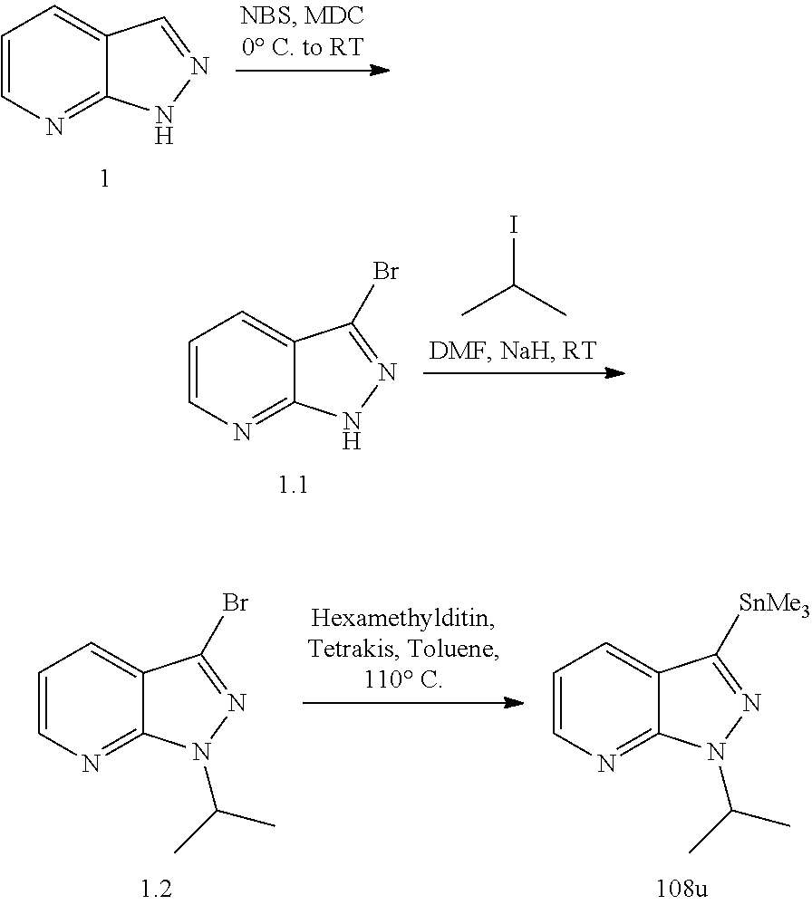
IC(C)C.C1=CN=C2C(=C1)C(Br)=NN2.C1=CN=C2C(=C1)C=NN2.C1=CN=C2C(=C1)C(Br)=NN2C(C)C.C1=CN=C2C(=C1)C([SnMe3])=NN2C(C)C
